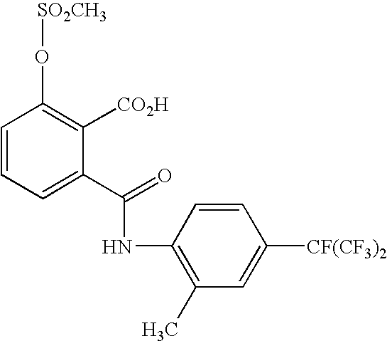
C1=CC=C(C(NC2=C(C)C=C([CF(CF3)2])C=C2)=O)C([CO2H])=C1O[SO2CH3]
